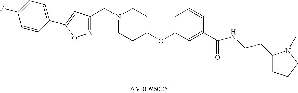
C(N1CCC(OC2=CC=CC(C(=O)NCCC3CCCN3C)=C2)CC1)C1=NOC(C2=CC=C(F)C=C2)=C1
